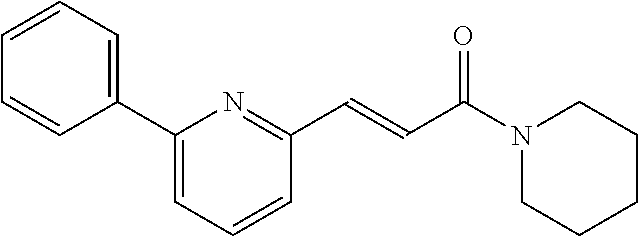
C1=C(C2=CC=CC=C2)N=C(C=CC(N2CCCCC2)=O)C=C1
